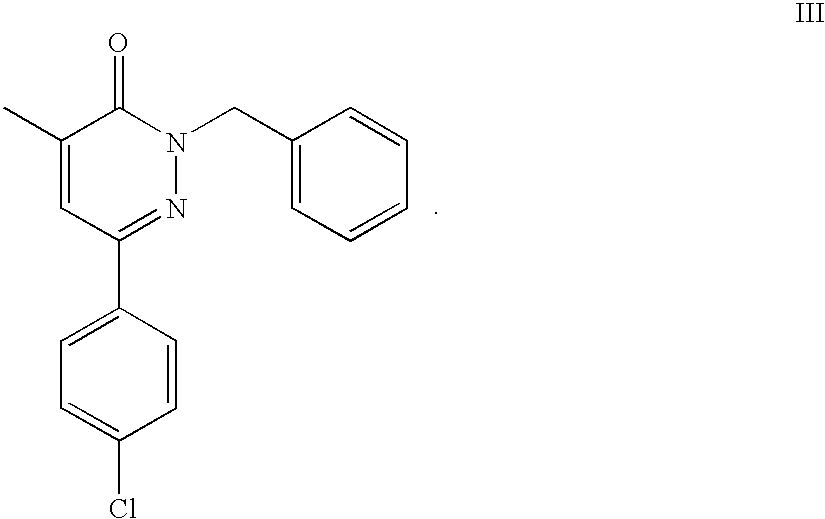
C1(C)=CC(C2=CC=C(Cl)C=C2)=NN(CC2=CC=CC=C2)C1=O
